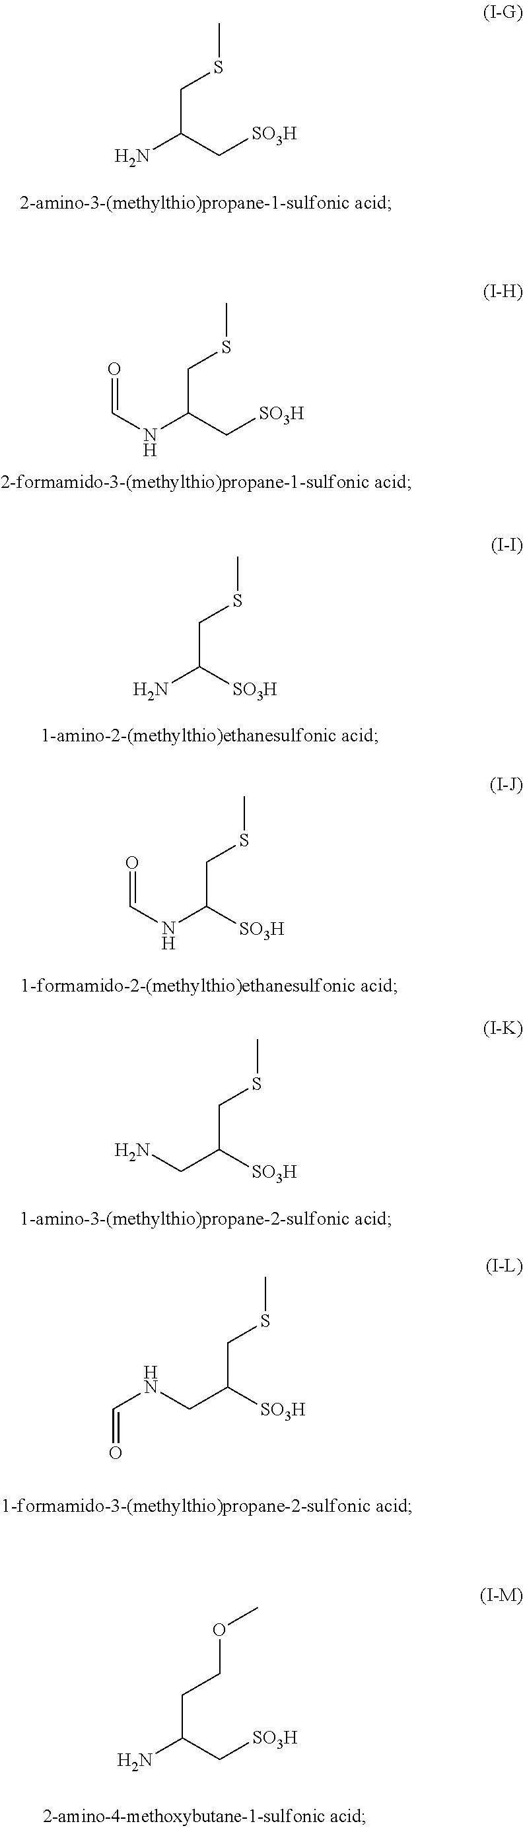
[SO3H]CC(N)CSC.[SO3H]CC(NC=O)CSC.[SO3H]C(N)CSC.[SO3H]C(NC=O)CSC.[SO3H]C(CN)CSC.C(=O)NCC([SO3H])CSC.C(C(N)CCOC)[SO3H]
